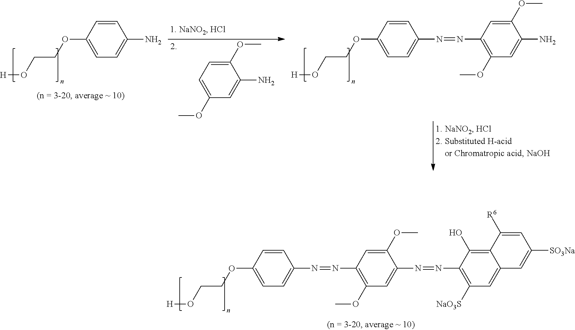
[H]OCCOC1=CC=C(N=NC2=C(OC)C=C(N=NC3=C([NaO3S])C=C4C(=C3O)C([R6])=CC([SO3Na])=C4)C(OC)=C2)C=C1.[H]OCCOC1=CC=C(N)C=C1.C1(OC)=CC=C(OC)C=C1N.[H]OCCOC1=CC=C(N=NC2=C(OC)C=C(N)C(OC)=C2)C=C1
